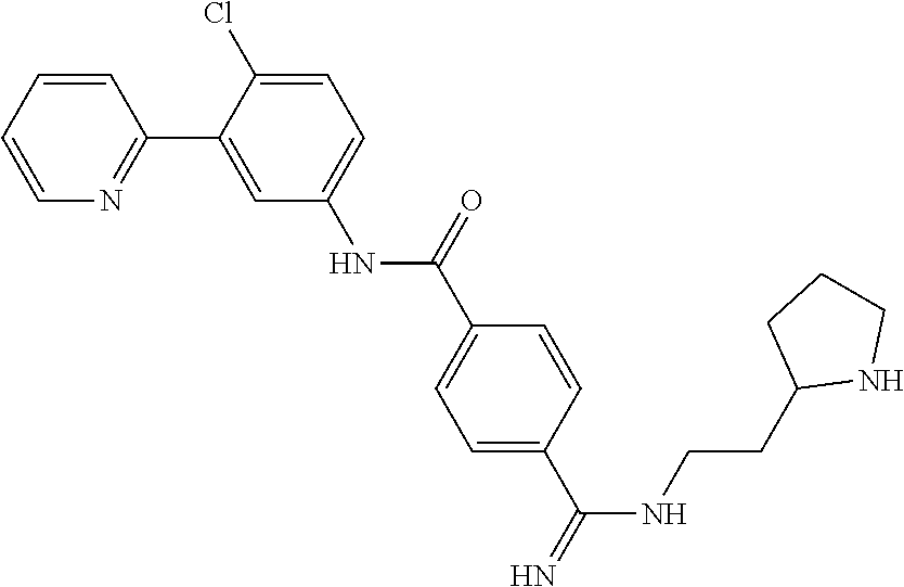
C1=CC=CN=C1C1=CC(NC(C2=CC=C(C(=N)NCCC3NCCC3)C=C2)=O)=CC=C1Cl
